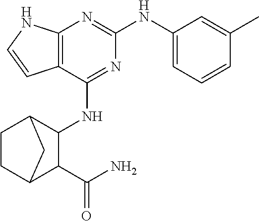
C12=C(N=C(NC3=CC=CC(C)=C3)N=C1NC1C3CCC(C1C(N)=O)C3)NC=C2
